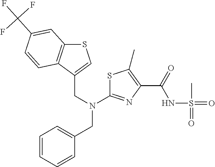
N(C1=NC(C(NS(=O)(C)=O)=O)=C(C)S1)(CC1=CC=CC=C1)CC1=CSC2=C1C=CC(C(F)(F)F)=C2
